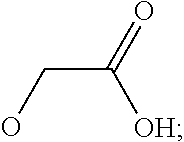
O=C([OH])CO
